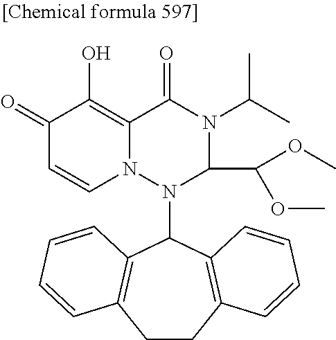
C1(=O)C=CN2C(=C1O)C(=O)N(C(C)C)C(C(OC)OC)N2C1C2=C(CCC3=C1C=CC=C3)C=CC=C2
